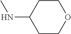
CNC1CCOCC1
